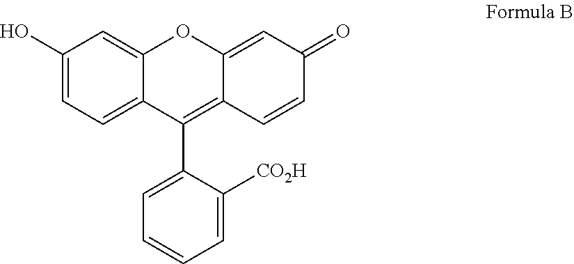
C1(O)=CC=C2C(=C1)OC1=CC(=O)C=CC1=C2C1=CC=CC=C1[CO2H]
